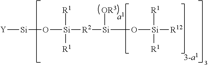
[Y][Si]O[Si]([R1])([R1])[R2][Si]([OR3])O[Si]([R1])([R1])[R12]
